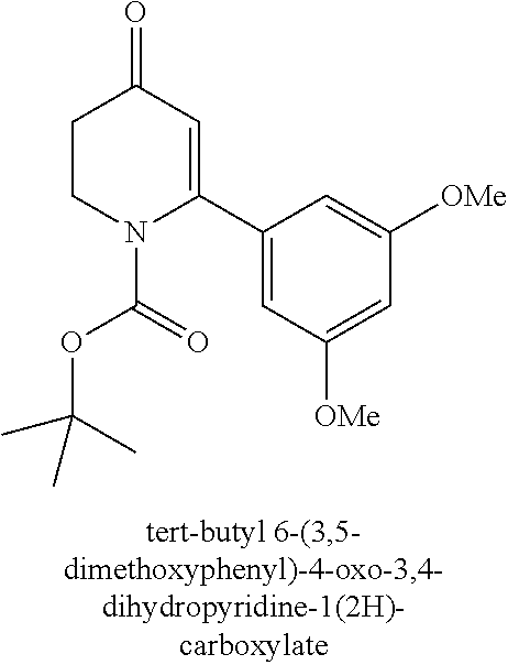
C1CN(C(=O)OC(C)(C)C)C(C2=CC([OMe])=CC([OMe])=C2)=CC1=O
